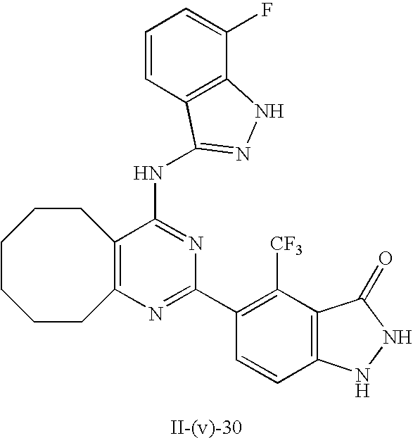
C12=C(N=C(C3=C([CF3])C4=C(C=C3)NNC4=O)N=C1NC1=NNC3=C1C=CC=C3F)CCCCCC2
